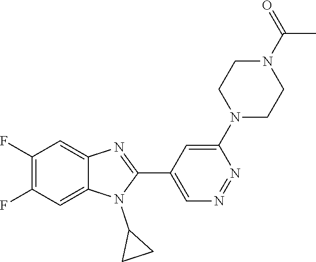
C1(F)=C(F)C=C2C(=C1)N=C(C1=CN=NC(N3CCN(C(=O)C)CC3)=C1)N2C1CC1
